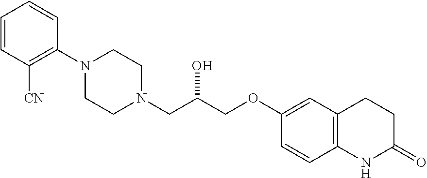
C1=CC([CN])=C(N2CCN(CC(COC3=CC4=C(C=C3)NC(=O)CC4)O)CC2)C=C1
